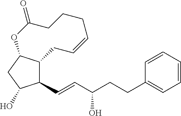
C(=CC(CCC1=CC=CC=C1)O)C1C2C(CC1O)OC(=O)CCCC=CC2
